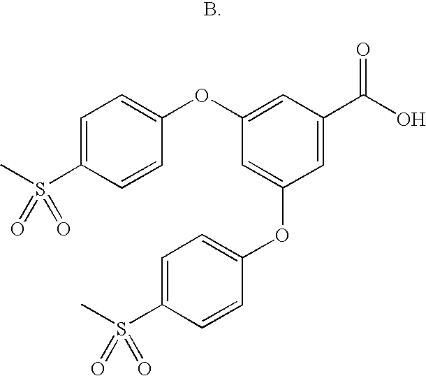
C1=C(S(C)(=O)=O)C=CC(OC2=CC(C(O)=O)=CC(OC3=CC=C(S(C)(=O)=O)C=C3)=C2)=C1
